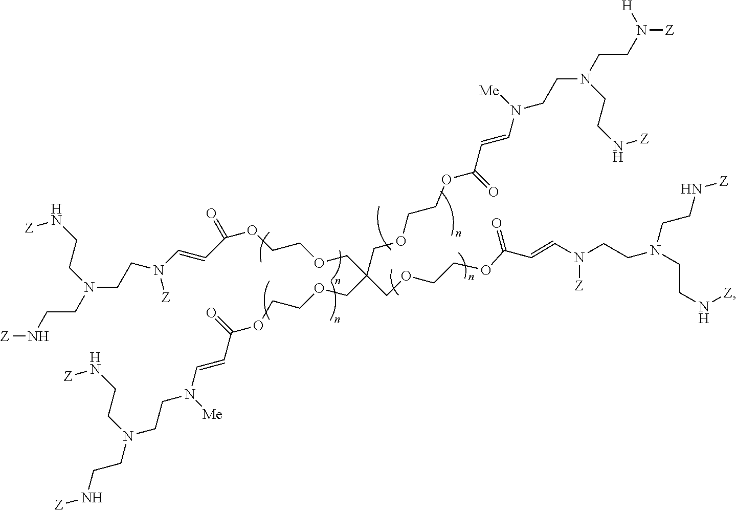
C(OCCOC(C=CN([Me])CCN(CCN([Z])[H])CCN[Z])=O)C(COCCOC(C=CN([Me])CCN(CCN[Z])CCN[Z])=O)(COCCOC(C=CN([Z])CCN(CCN[Z])CCN[Z])=O)COCCOC(C=CN([Z])CCN(CCN[Z])CCN[Z])=O
